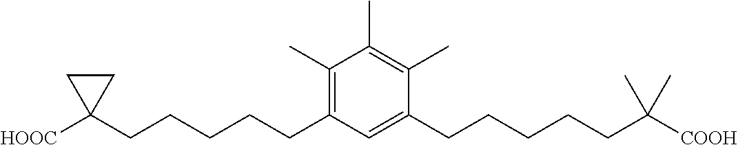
C1(C)=C(CCCCCC2([HOOC])CC2)C=C(CCCCCC([COOH])(C)C)C(C)=C1C
